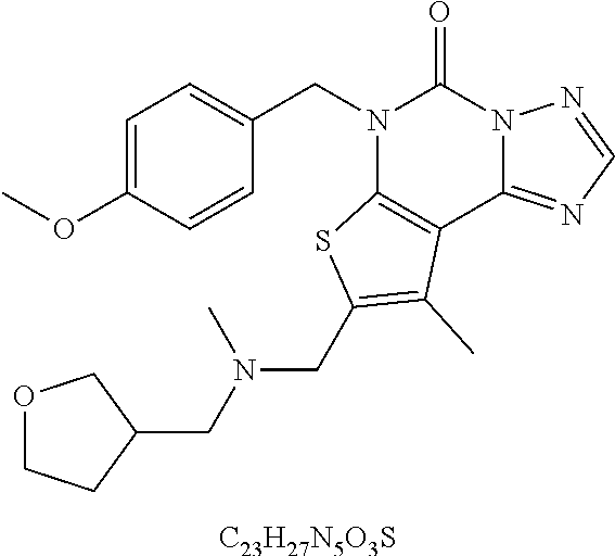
C1=C(OC)C=CC(CN2C3=C(C4=NC=NN4C2=O)C(C)=C(CN(CC2COCC2)C)S3)=C1.[C23H27N5O3S]
